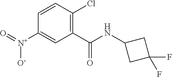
O=[N+](C1=CC(C(NC2CC(F)(F)C2)=O)=C(Cl)C=C1)[O-]
